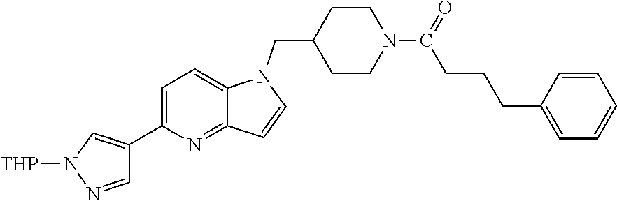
C1CC(CN2C3=CC=C(C4=CN([THP])N=C4)N=C3C=C2)CCN1C(=O)CCCC1=CC=CC=C1
